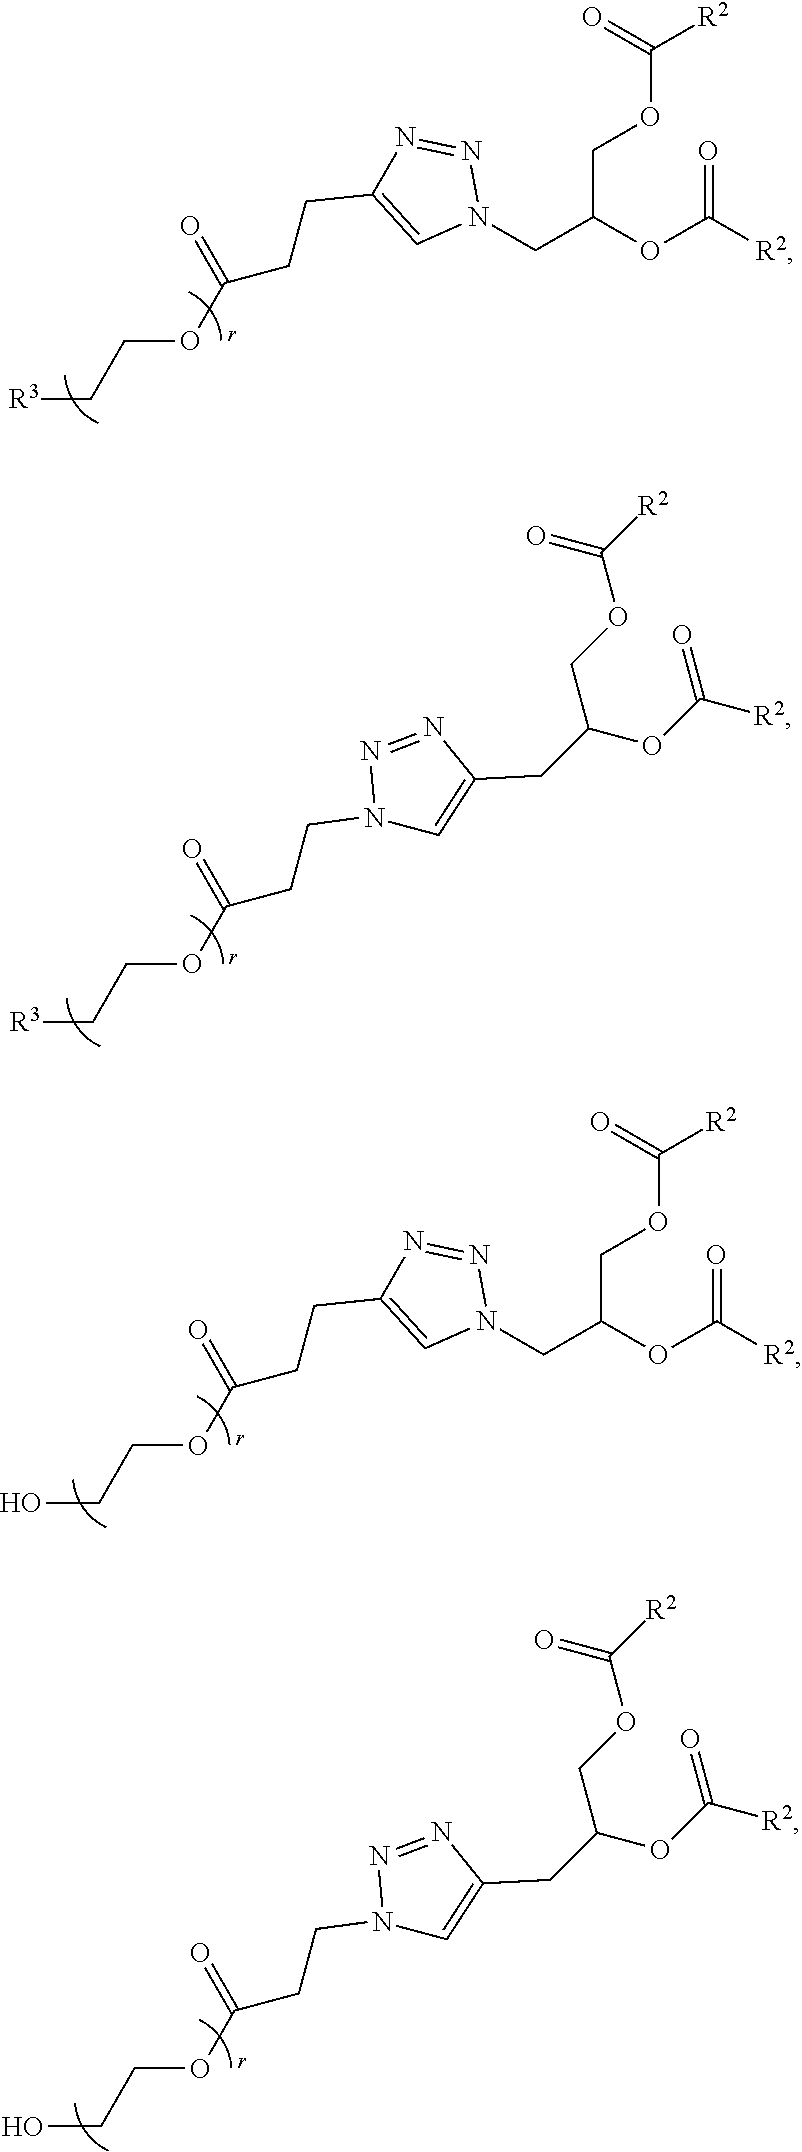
C(OCC(CN1N=NC(CCC(OCC[R3])=O)=C1)OC(=O)[R2])(=O)[R2].N1(CCC(OCC[R3])=O)C=C(CC(OC([R2])=O)COC([R2])=O)N=N1.C(OCC(CN1N=NC(CCC(OCCO)=O)=C1)OC(=O)[R2])(=O)[R2].N1(CCC(OCCO)=O)C=C(CC(OC([R2])=O)COC([R2])=O)N=N1
